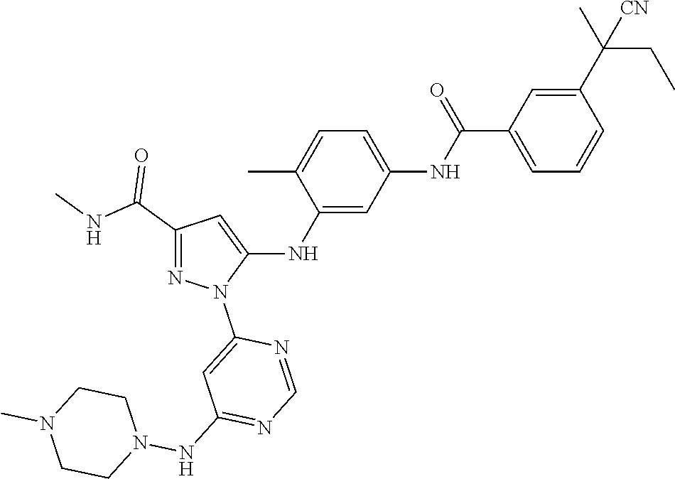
C1(C(NC)=O)=NN(C2=CC(NN3CCN(C)CC3)=NC=N2)C(NC2=CC(NC(C3=CC=CC(C(C)(CC)[CN])=C3)=O)=CC=C2C)=C1
